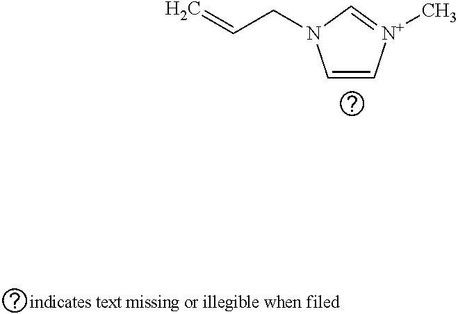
C1=C[N+](C)=CN1CC=C
